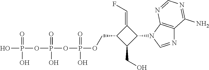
OP(=O)(O)OP(=O)(OP(=O)(O)OCC1C(CO)C(N2C3=C(N=C2)C(N)=NC=N3)C1=CF)O
